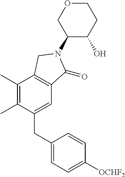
C1(CC2=CC=C([OCHF2])C=C2)=CC2=C(C(C)=C1C)CN(C1C(O)CCOC1)C2=O
